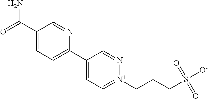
C(C1=CC=C(C2=CC=[N+](CCCS([O-])(=O)=O)N=C2)N=C1)(=O)N
